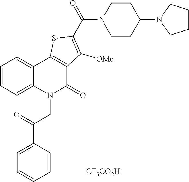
C1CN(C(C2=C([OMe])C3=C(C4=CC=CC=C4N(CC(C4=CC=CC=C4)=O)C3=O)S2)=O)CCC1N1CCCC1.[CF3CO2H]
